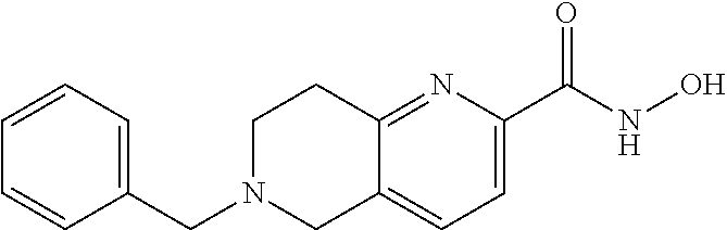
C12=CC=C(C(NO)=O)N=C1CCN(CC1=CC=CC=C1)C2
